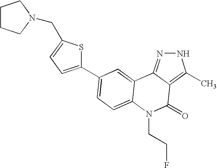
N1N=C2C(=C1C)C(=O)N(CCF)C1=CC=C(C3=CC=C(CN4CCCC4)S3)C=C21
